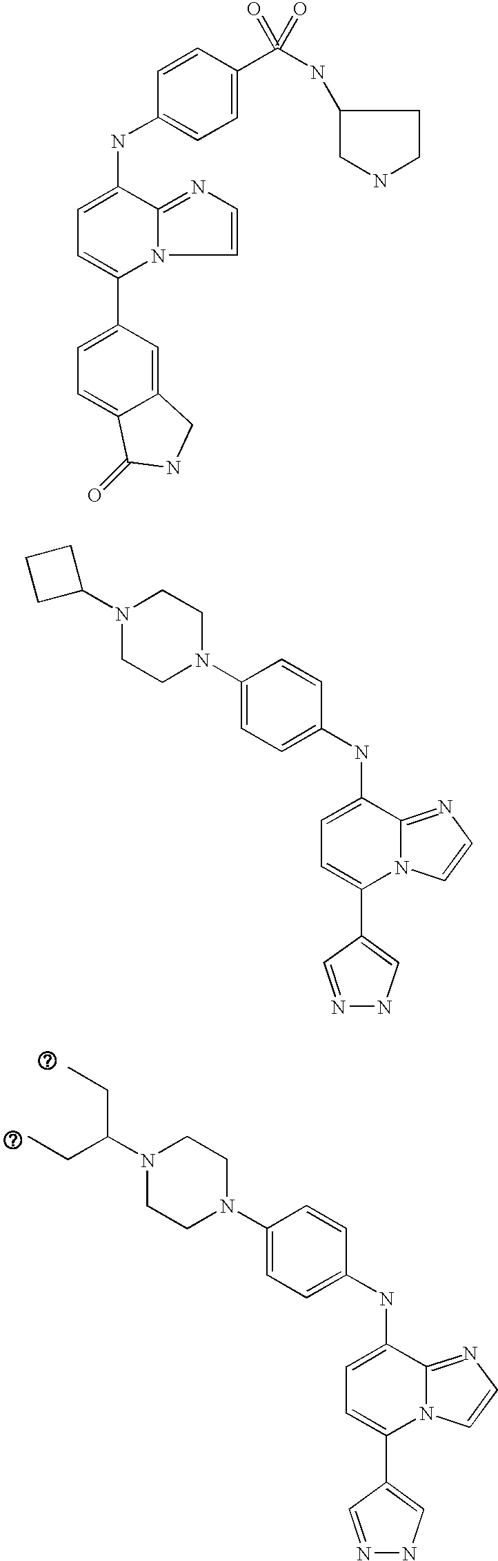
C1=C(NC2=CC=C(N3CCN(C(CC)CC)CC3)C=C2)C2=NC=CN2C(C2=CNN=C2)=C1.C1=C(NC2=CC=C(C(NC3CNCC3)(=O)=O)C=C2)C2=NC=CN2C(C2=CC=C3C(=C2)CNC3=O)=C1.C1=C(NC2=CC=C(N3CCN(C4CCC4)CC3)C=C2)C2=NC=CN2C(C2=CNN=C2)=C1
